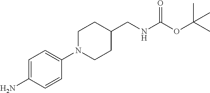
C1=C(N)C=CC(N2CCC(CNC(OC(C)(C)C)=O)CC2)=C1
